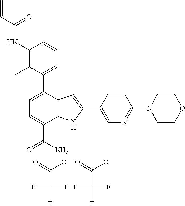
C1(NC(C=C)=O)=C(C)C(C2=CC=C(C(N)=O)C3=C2C=C(C2=CN=C(N4CCOCC4)C=C2)N3)=CC=C1.C(C(F)(F)F)(=O)O.C(C(F)(F)F)(=O)O
